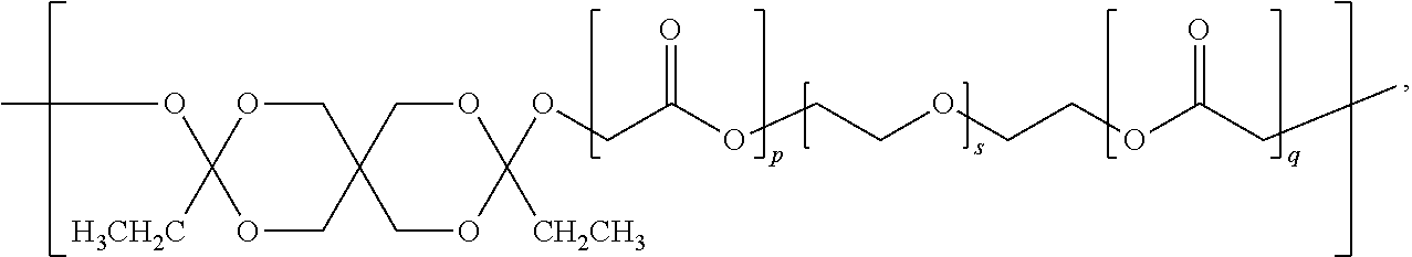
[H3CH2C]C1(OC)OCC2(CO1)COC([CH2CH3])(OCC(OCCOCCOC(CC)=O)=O)OC2
